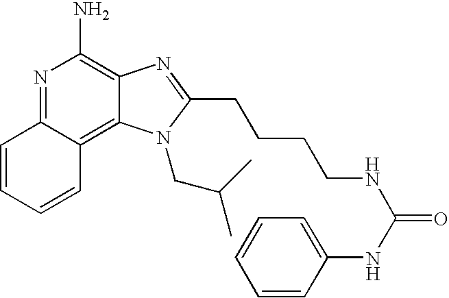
C1=CC=CC2=C3C(=C(N)N=C12)N=C(CCCCNC(NC1=CC=CC=C1)=O)N3CC(C)C
